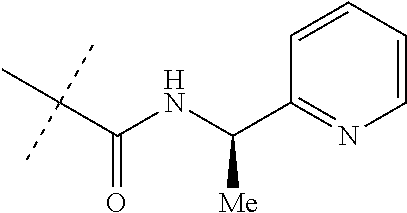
C(C(NC(C1=NC=CC=C1)[Me])=O)(C)(C)C
